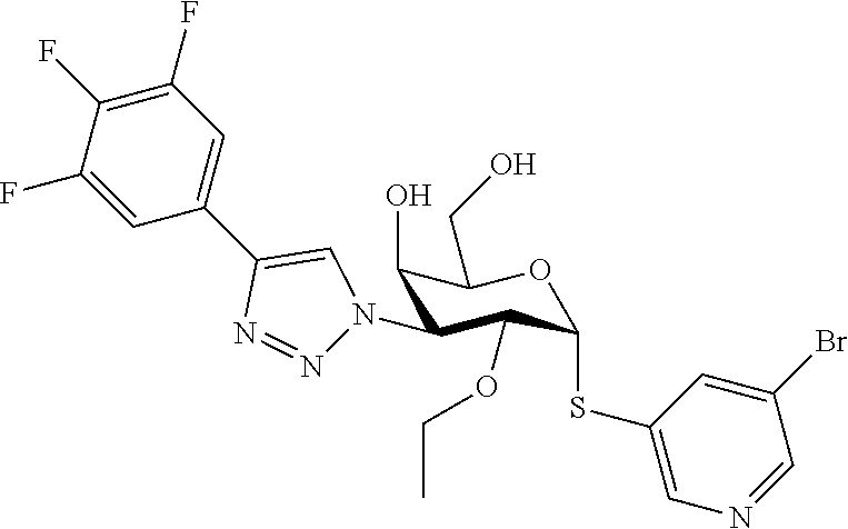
C1(O)C(N2N=NC(C3=CC(F)=C(F)C(F)=C3)=C2)C(OCC)C(SC2=CN=CC(Br)=C2)OC1CO
